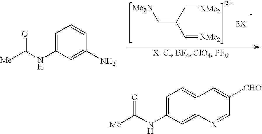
C1=C(NC([Me])=O)C=C(N)C=C1.[2X].C(=C(C=[NMe2])C=[NMe2])[Me2N].[-].C1=C(NC([Me])=O)C=C2C(=C1)C=C([CHO])C=N2
